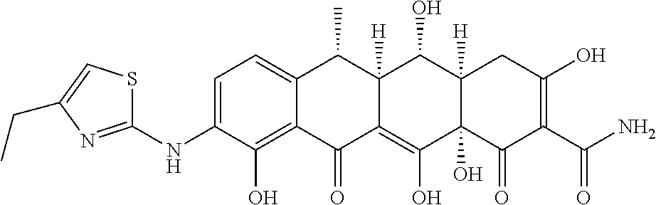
C1=C(NC2=NC(CC)=CS2)C(O)=C2C(=C1)C(C)C1([H])C(=C(O)C3(O)C([H])(C1O)CC(O)=C(C(N)=O)C3=O)C2=O
